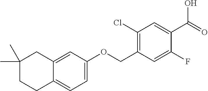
C1(F)=CC(COC2=CC=C3C(=C2)CC(C)(C)CC3)=C(Cl)C=C1C(O)=O
